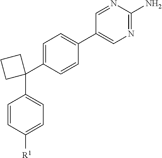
C1(C2=CC=C(C3=CN=C(N)N=C3)C=C2)(C2=CC=C([R1])C=C2)CCC1
